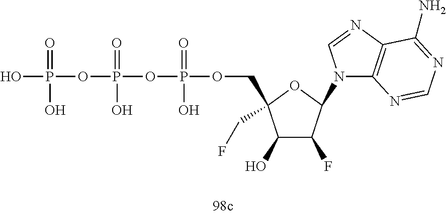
OP(=O)(O)OP(=O)(O)OP(=O)(O)OCC1(CF)C(O)C(F)C(N2C3=C(N=C2)C(N)=NC=N3)O1
